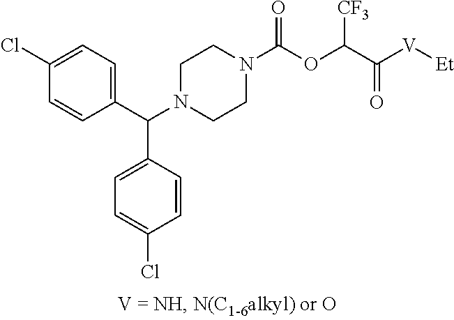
C1(C(N2CCN(C(OC(C([V][Et])=O)[CF3])=O)CC2)C2=CC=C(Cl)C=C2)=CC=C(Cl)C=C1
